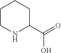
C1(C(=O)O)CCCCN1
